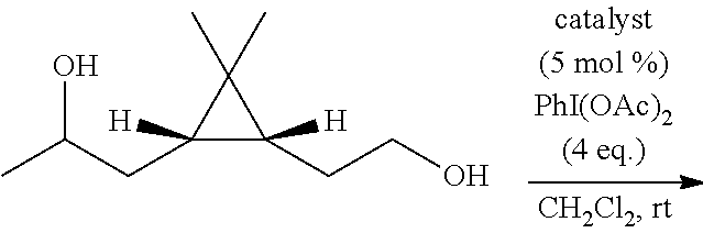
OC(CC1([H])C(CCO)([H])C1(C)C)C
